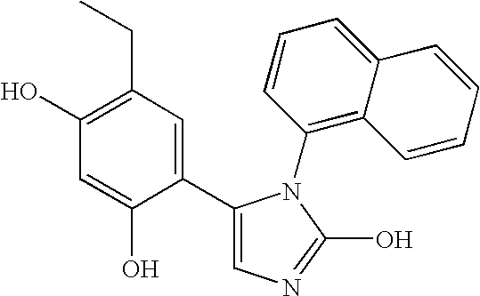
C1(O)=C(CC)C=C(C2=CN=C(O)N2C2=C3C(=CC=C2)C=CC=C3)C(O)=C1
